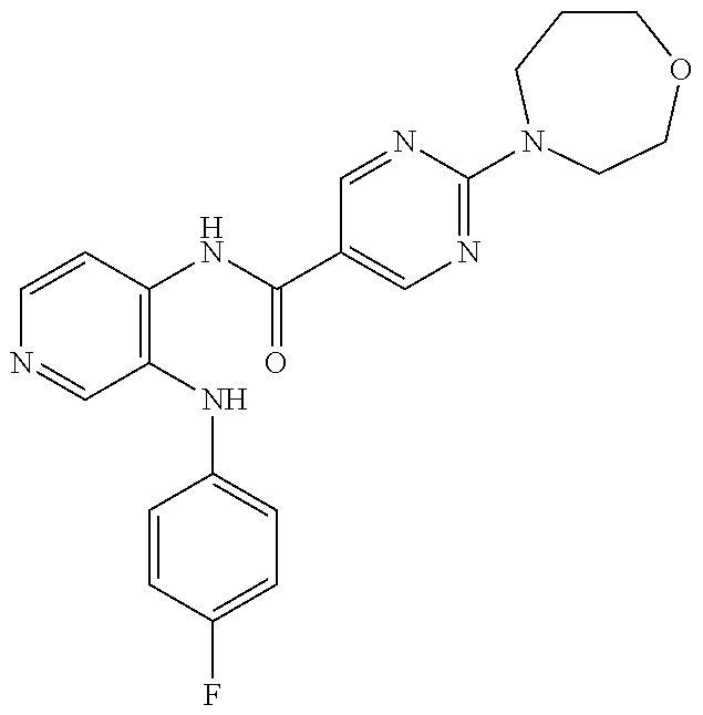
C1=CC(NC(C2=CN=C(N3CCCOCC3)N=C2)=O)=C(NC2=CC=C(F)C=C2)C=N1
